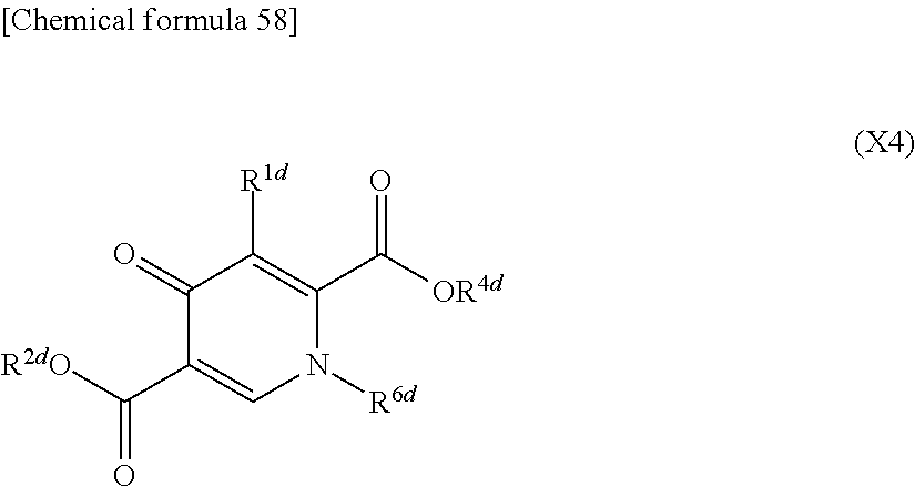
C1=C(C([R2dO])=O)C(=O)C([R1d])=C(C([OR4d])=O)N1[R6d]
